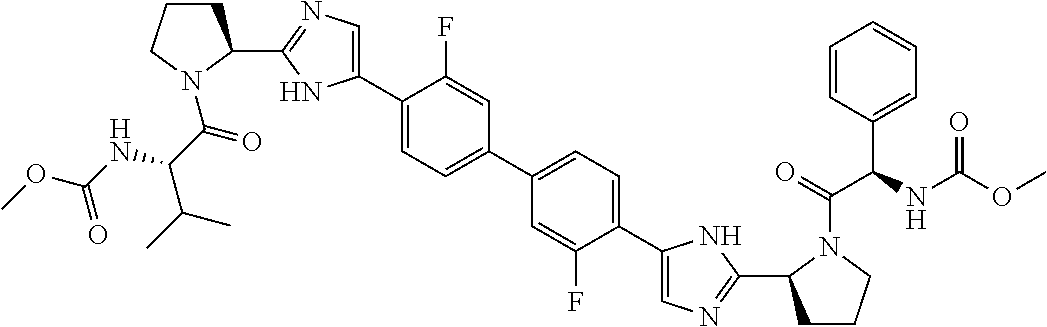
C1(C2=CN=C(C3CCCN3C(C(C(C)C)NC(OC)=O)=O)N2)=CC=C(C2=CC=C(C3=CN=C(C4CCCN4C(=O)C(NC(OC)=O)C4=CC=CC=C4)N3)C(F)=C2)C=C1F
